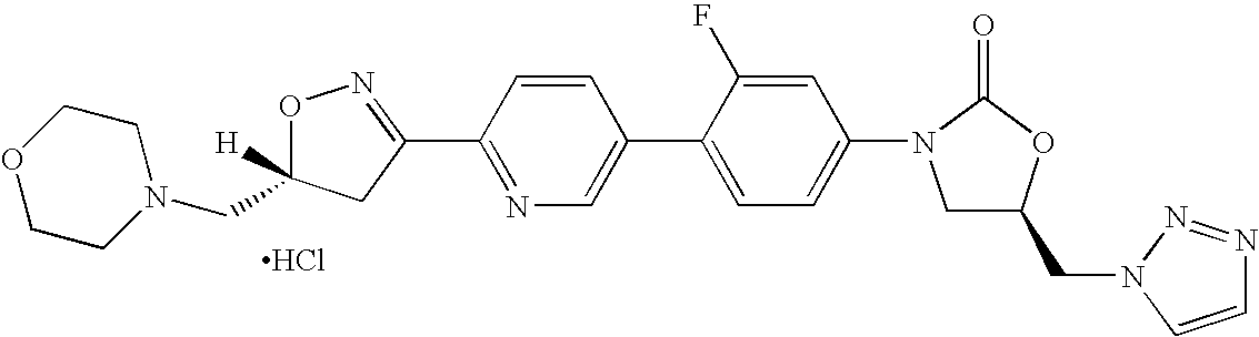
O1C(CN2CCOCC2)([H])CC(C2=NC=C(C3=CC=C(N4CC(CN5N=NC=C5)OC4=O)C=C3F)C=C2)=N1.Cl
